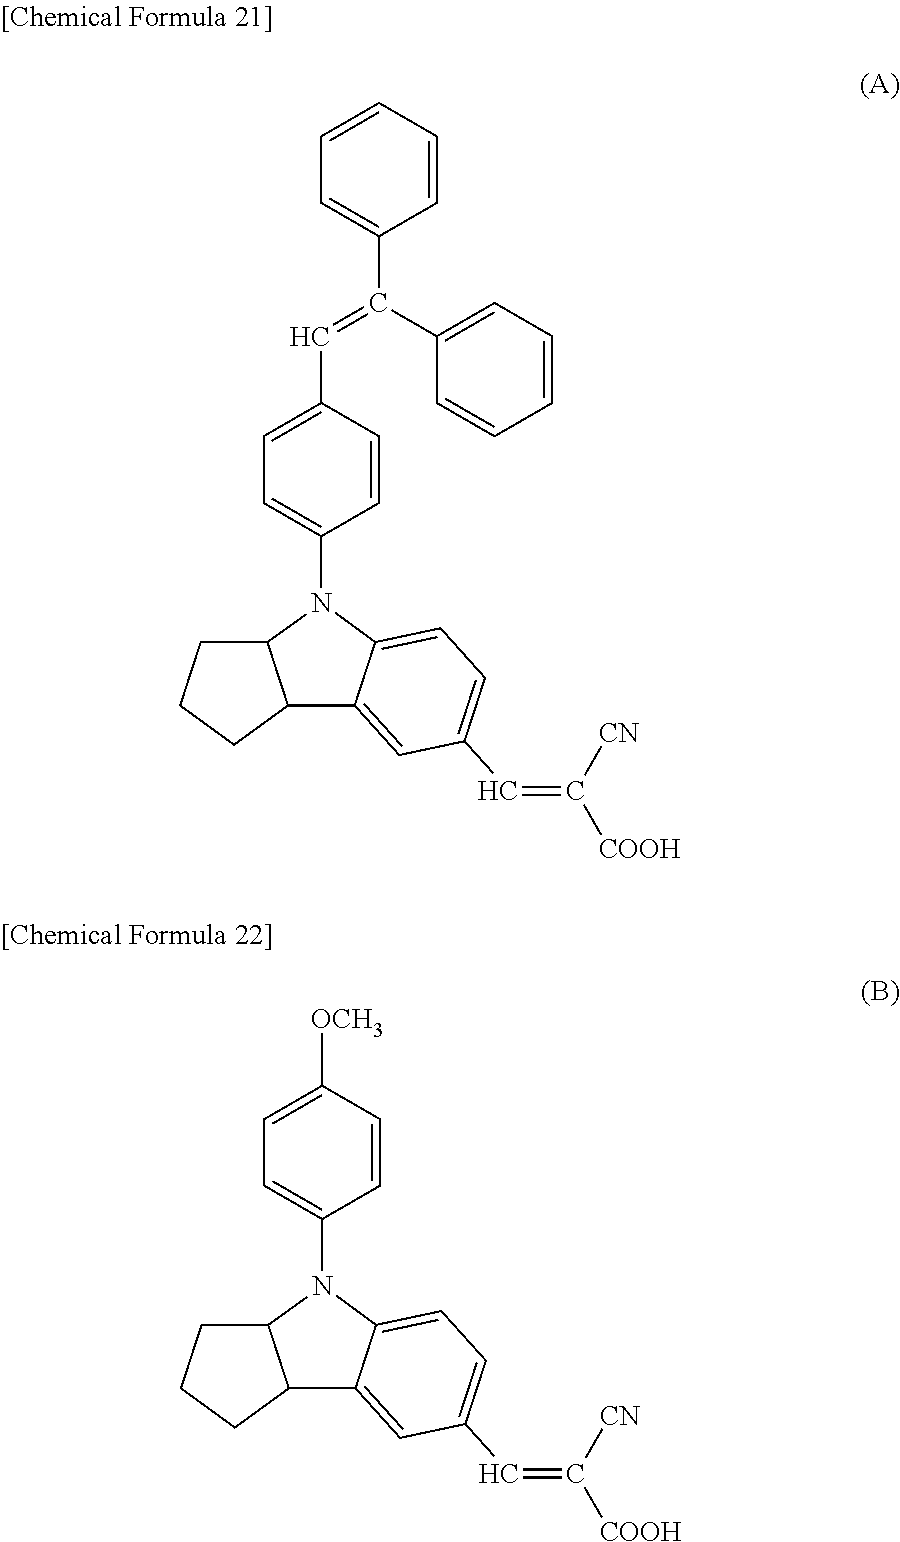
C1=CC=CC=C1C(C1=CC=CC=C1)=CC1=CC=C(N2C3C(C4=CC(C=C([CN])[COOH])=CC=C24)CCC3)C=C1.C1(N2C3C(C4=CC(C=C([CN])[COOH])=CC=C24)CCC3)=CC=C([OCH3])C=C1
